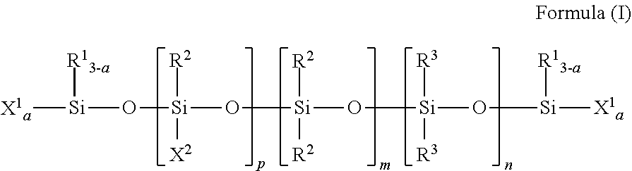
[X1a][Si]([R13-a])O[Si]([R2])([X2])O[Si](O[Si]([R3])([R3])O[Si]([R13-a])[X1a])([R2])[R2]
